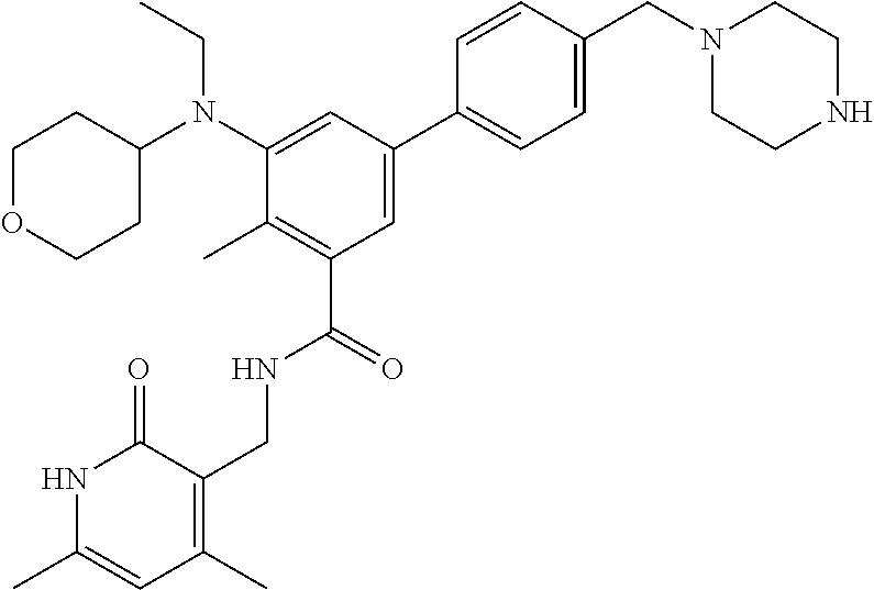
C1OCCC(N(C2=CC(C3=CC=C(CN4CCNCC4)C=C3)=CC(C(NCC3=C(C)C=C(C)NC3=O)=O)=C2C)CC)C1
